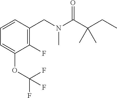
C1=CC(CN(C(C(CC)(C)C)=O)C)=C(F)C(OC(F)(F)F)=C1
